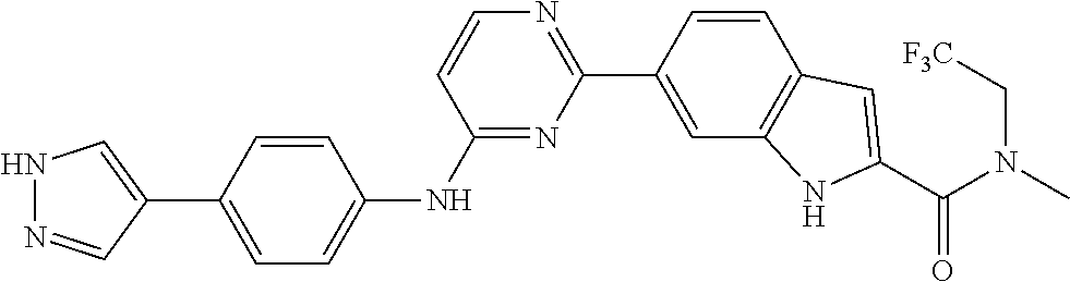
C1(C2=CC3=C(C=C2)C=C(C(N(C)C[F3C])=O)N3)=NC=CC(NC2=CC=C(C3=CNN=C3)C=C2)=N1
